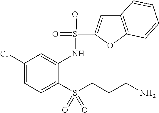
C1(Cl)=CC=C(S(CCCN)(=O)=O)C(NS(=O)(=O)C2=CC3=C(O2)C=CC=C3)=C1
